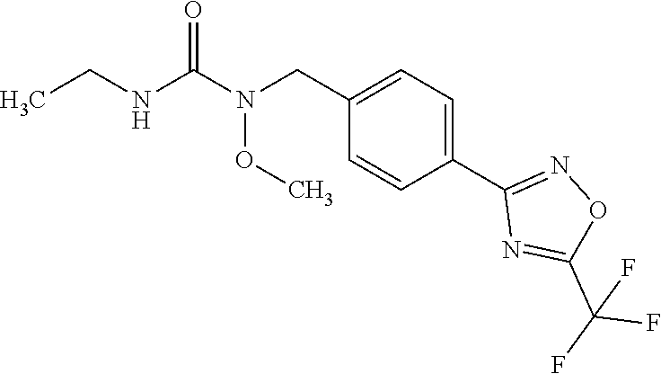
C1=CC(CN(C(=O)NCC)OC)=CC=C1C1=NOC(C(F)(F)F)=N1
